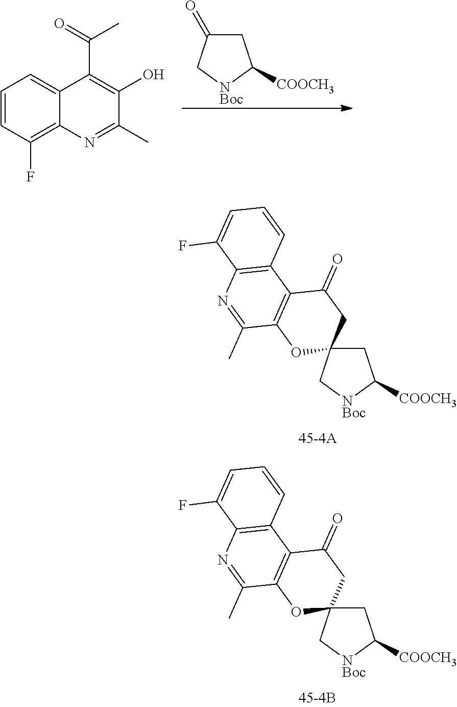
C1C(=O)C[NBoc]C1[COOCH3].C1=CC(F)=C2C(=C1)C(C(C)=O)=C(O)C(C)=N2.C1C2(C[NBoc]C1[COOCH3])CC(=O)C1=C(O2)C(C)=NC2=C1C=CC=C2F.C1C2(C[NBoc]C1[COOCH3])CC(=O)C1=C(O2)C(C)=NC2=C1C=CC=C2F
